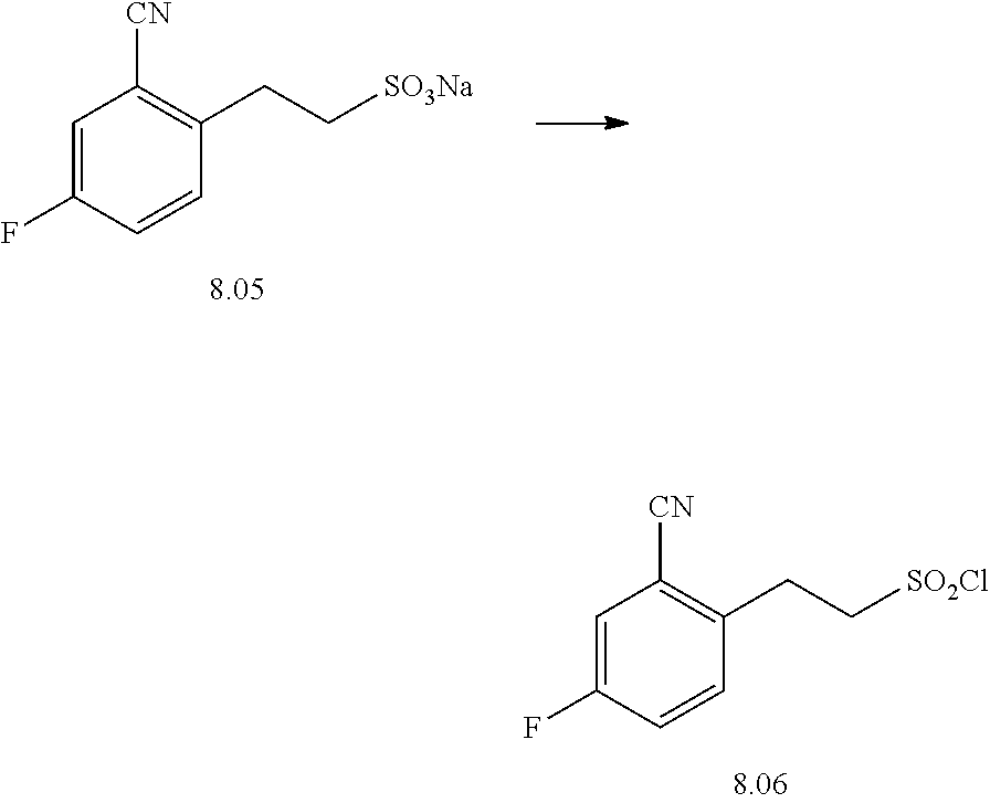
C1=C(F)C=CC(CC[SO2Cl])=C1[CN].C1=C(F)C=CC(CC[SO3Na])=C1[CN]
